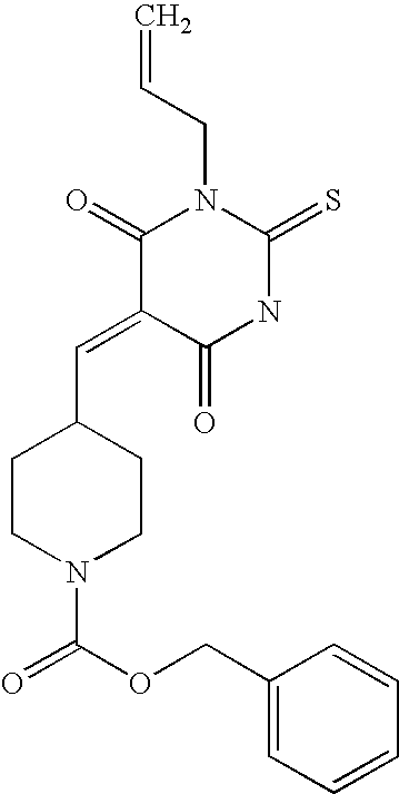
C=CCN1C(=O)C(=CC2CCN(C(=O)OCC3=CC=CC=C3)CC2)C(=O)NC1=S
